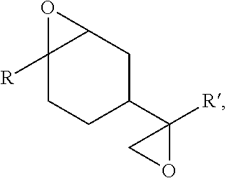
C12([R])CCC(C3([R])CO3)CC1O2
